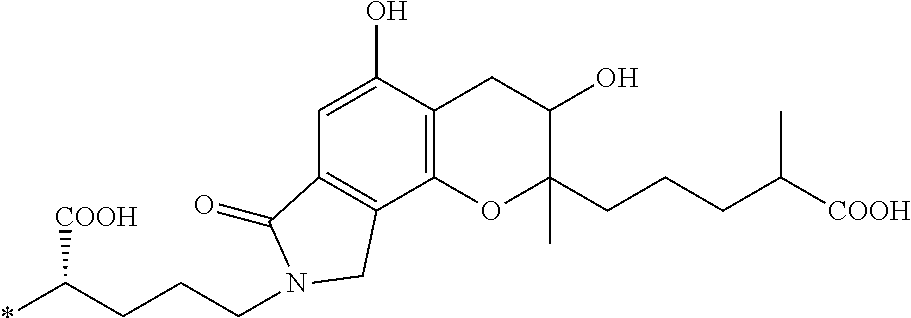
C1=C(O)C2=C(C3=C1C(=O)N(CCCC(*)[COOH])C3)OC(C)(CCCC([COOH])C)C(O)C2
